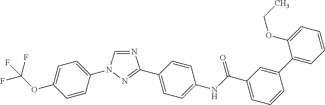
C1=CC(N2C=NC(C3=CC=C(NC(C4=CC=CC(C5=CC=CC=C5OCC)=C4)=O)C=C3)=N2)=CC=C1OC(F)(F)F
